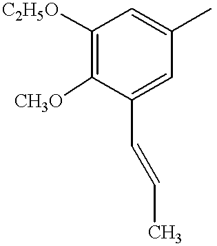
C1([C2H5O])=C([CH3O])C(C=CC)=CC(C)=C1
